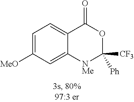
C1=C([MeO])C=C2C(=C1)C(=O)OC([CF3])([Ph])[NMe]2
